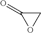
C1C(=O)O1
